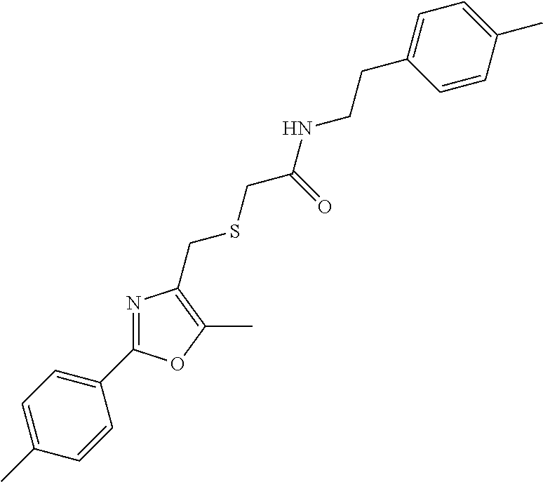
C1(C)=CC=C(C2=NC(CSCC(NCCC3=CC=C(C)C=C3)=O)=C(C)O2)C=C1
